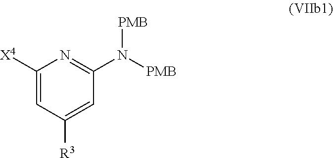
C1=C([X4])N=C(N([PMB])[PMB])C=C1[R3]
